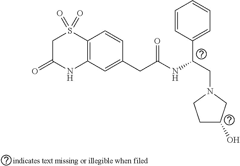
C1C(=O)NC2=C(S1(=O)=O)C=CC(CC(=O)NC(CN1CCC(O)C1)C1=CC=CC=C1)=C2
